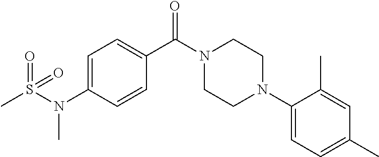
C1=C(N(S(=O)(C)=O)C)C=CC(C(N2CCN(C3=CC=C(C)C=C3C)CC2)=O)=C1
